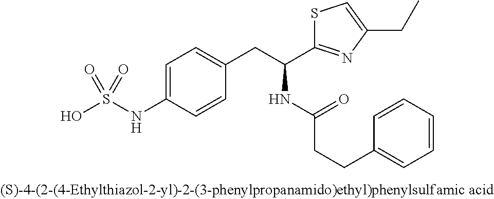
OS(NC1=CC=C(CC(C2=NC(CC)=CS2)NC(CCC2=CC=CC=C2)=O)C=C1)(=O)=O
